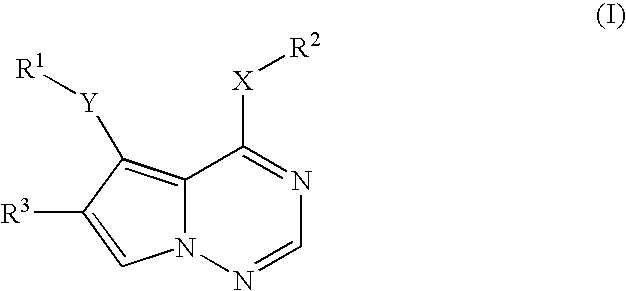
C12=C([Y][R1])C([R3])=CN1N=CN=C2[X][R2]
